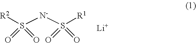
[R2]S([N-]S([R1])(=O)=O)(=O)=O.[Li]
